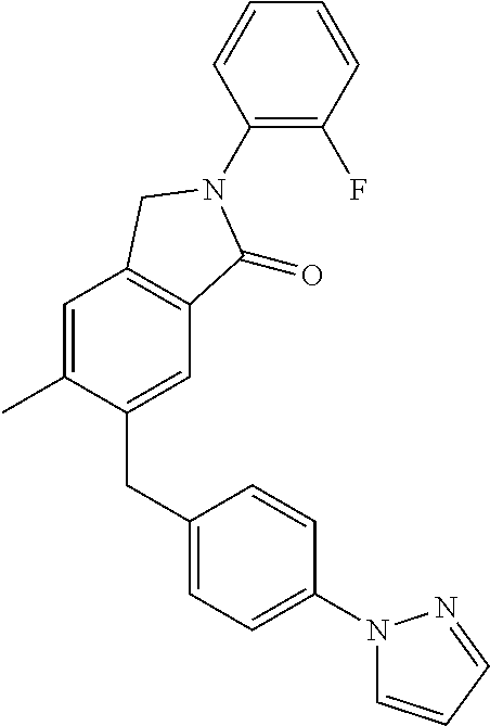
C1(CC2=CC=C(N3C=CC=N3)C=C2)=CC2=C(C=C1C)CN(C1=C(F)C=CC=C1)C2=O
